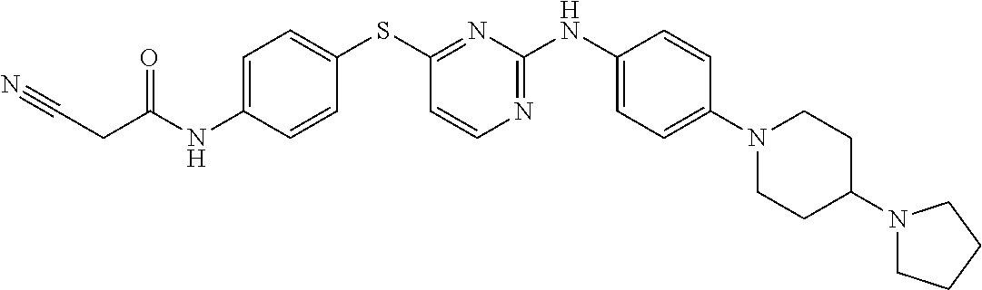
C1=C(NC(CC#N)=O)C=CC(SC2=NC(NC3=CC=C(N4CCC(N5CCCC5)CC4)C=C3)=NC=C2)=C1
